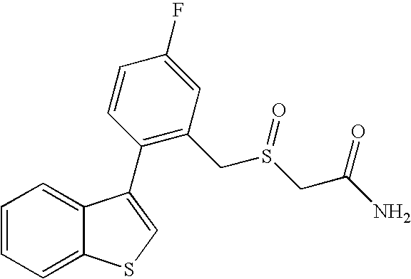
C1=CC=C2C(=C1)C(C1=C(CS(CC(N)=O)=O)C=C(F)C=C1)=CS2
